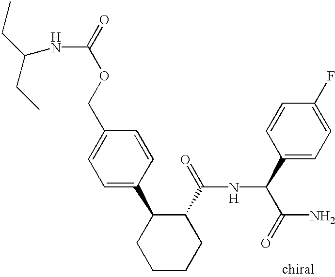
C1=C(C2CCCCC2C(=O)NC(C(N)=O)C2=CC=C(F)C=C2)C=CC(COC(=O)NC(CC)CC)=C1
